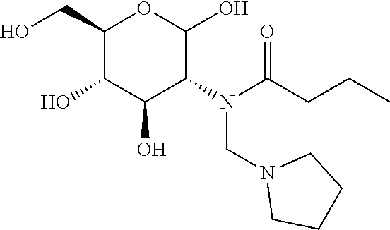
C1(CO)C(O)C(O)C(N(C(CCC)=O)CN2CCCC2)C(O)O1
